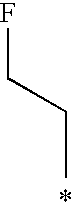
C(C)CF
